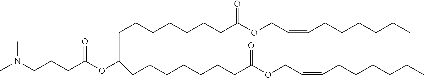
C(CCCCCCC(OCC=CCCCCCC)=O)C(CCCCCCCC(OCC=CCCCCCC)=O)OC(CCCN(C)C)=O
